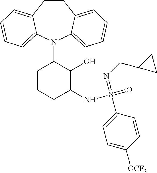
N1(C2CCCC(NS(C3=CC=C([OCF3])C=C3)(=NCC3CC3)=O)C2O)C2=CC=CC=C2CCC2=CC=CC=C12
